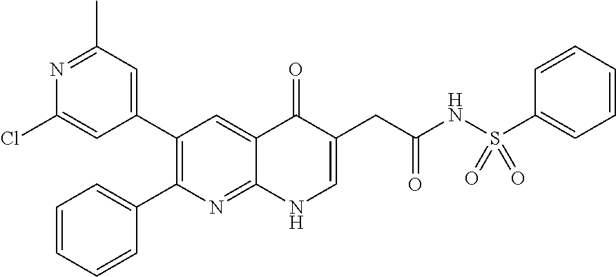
N1=C(C)C=C(C2=C(C3=CC=CC=C3)N=C3C(=C2)C(=O)C(CC(NS(C2=CC=CC=C2)(=O)=O)=O)=CN3)C=C1Cl
